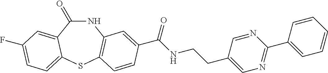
N1C(=O)C2=CC(F)=CC=C2SC2=C1C=C(C(NCCC1=CN=C(C3=CC=CC=C3)N=C1)=O)C=C2
